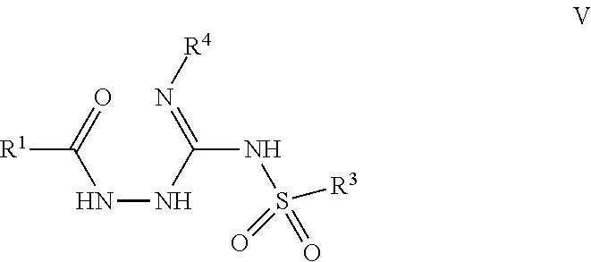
[R1]C(NNC(=N[R4])NS([R3])(=O)=O)=O
